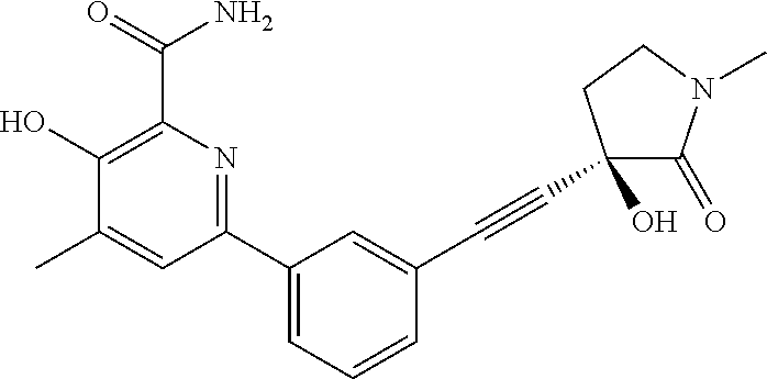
C1(C)=CC(C2=CC=CC(C#CC3(O)C(=O)N(C)CC3)=C2)=NC(C(=O)N)=C1O
